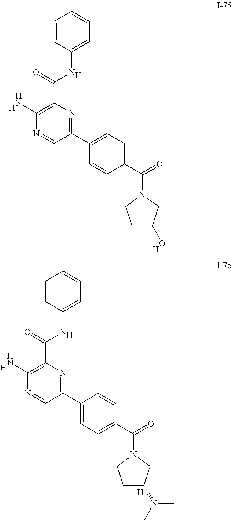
[H].[H].C1=CC(NC(C2=C(N)N=CC(C3=CC=C(C(=O)N4CC(O)CC4)C=C3)=N2)=O)=CC=C1.[H].[H].[H].C1=CC(NC(C2=C(N)N=CC(C3=CC=C(C(=O)N4CC(N(C)C)CC4)C=C3)=N2)=O)=CC=C1.[H]
